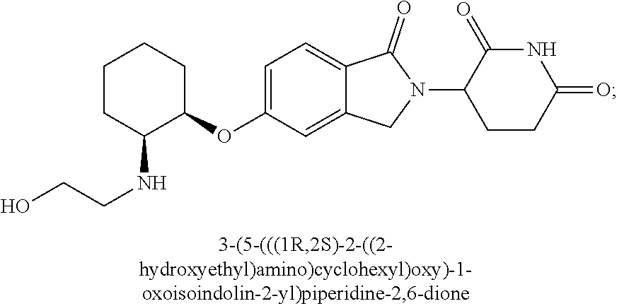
C1=C(OC2CCCCC2NCCO)C=C2C(=C1)C(=O)N(C1CCC(=O)NC1=O)C2
